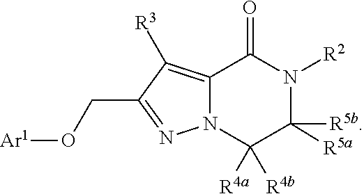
C12=C([R3])C(CO[Ar1])=NN1C([R4a])([R4b])C([R5a])([R5b])N([R2])C2=O
